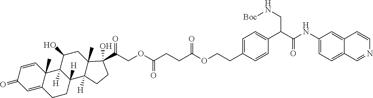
C1=CC2(C)C(=CC1=O)CCC1([H])C2([H])C(O)CC2(C)C1([H])CCC2(C(=O)COC(CCC(OCCC1=CC=C(C(C(NC2=CC=C3C(=C2)C=CN=C3)=O)CN[Boc])C=C1)=O)=O)O
